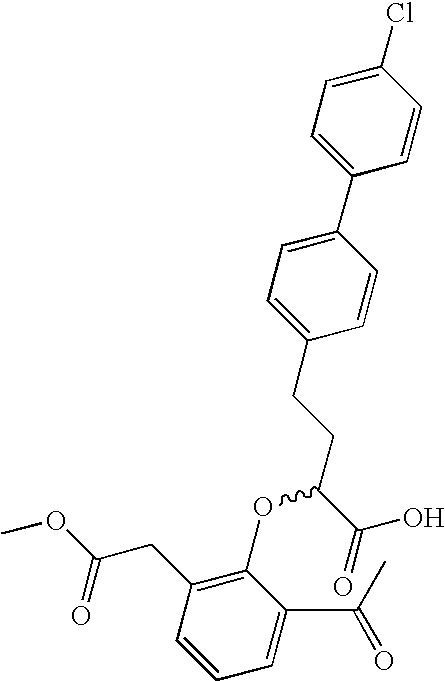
C1(Cl)=CC=C(C2=CC=C(CCC(C(O)=O)OC3=C(CC(OC)=O)C=CC=C3C(C)=O)C=C2)C=C1
